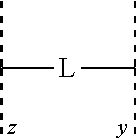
CC(C)[L]C(C)C
